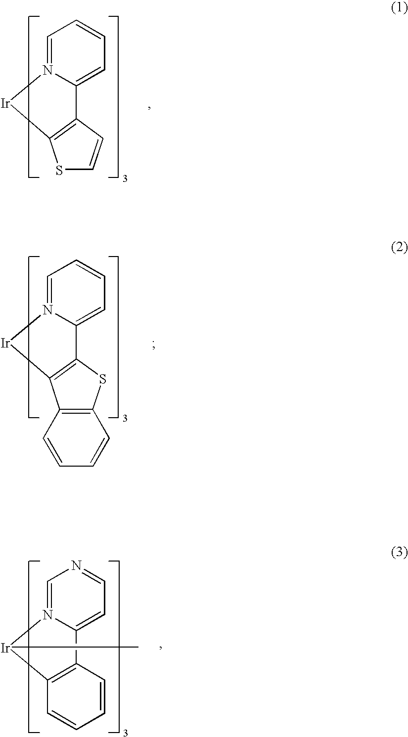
C1=N2C(=CC=C1)C1=C(SC=C1)[Ir]2.C1=N2C(=CC=C1)C1=C(C3=C(S1)C=CC=C3)[Ir]2.C1=N2C(=CC=N1)C1=C([Ir]2C)C=CC=C1
